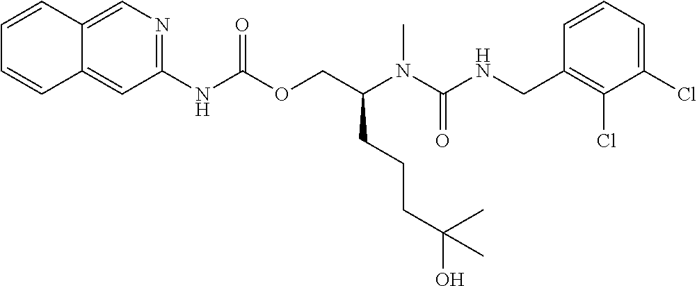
C1=CC(CNC(N(C(COC(NC2=NC=C3C(=C2)C=CC=C3)=O)CCCC(O)(C)C)C)=O)=C(Cl)C(Cl)=C1
